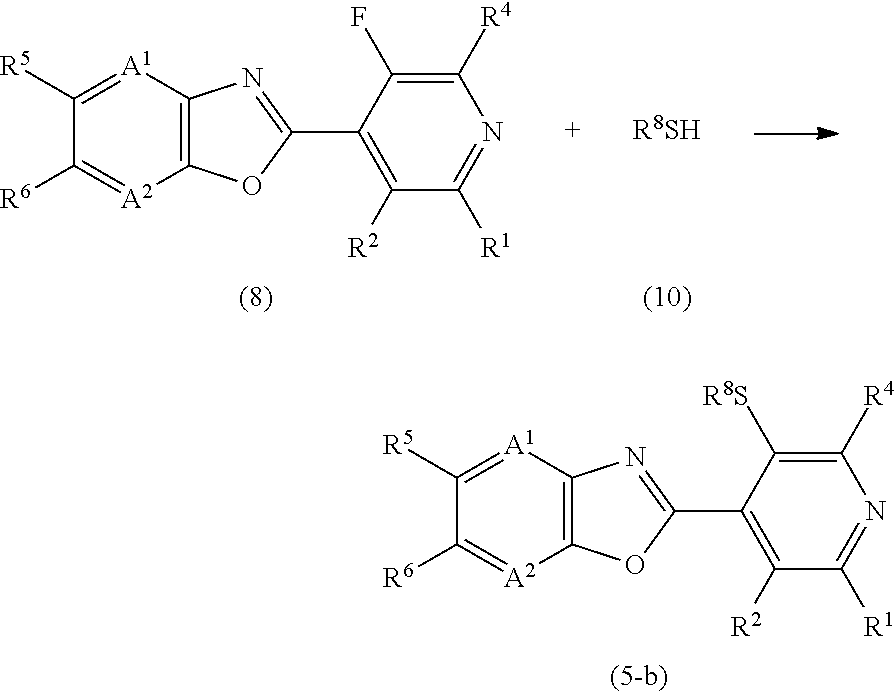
C12=C([A1]=C([R5])C([R6])=[A2]1)N=C(C1=C([R2])C([R1])=NC([R4])=C1F)O2.[R8SH].C12=C([A1]=C([R5])C([R6])=[A2]1)N=C(C1=C([R2])C([R1])=NC([R4])=C1[R8S])O2
